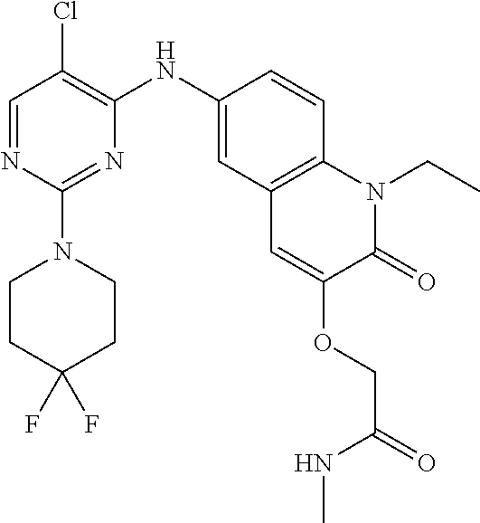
C1=NC(N2CCC(F)(F)CC2)=NC(NC2=CC3=C(C=C2)N(CC)C(=O)C(OCC(NC)=O)=C3)=C1Cl
